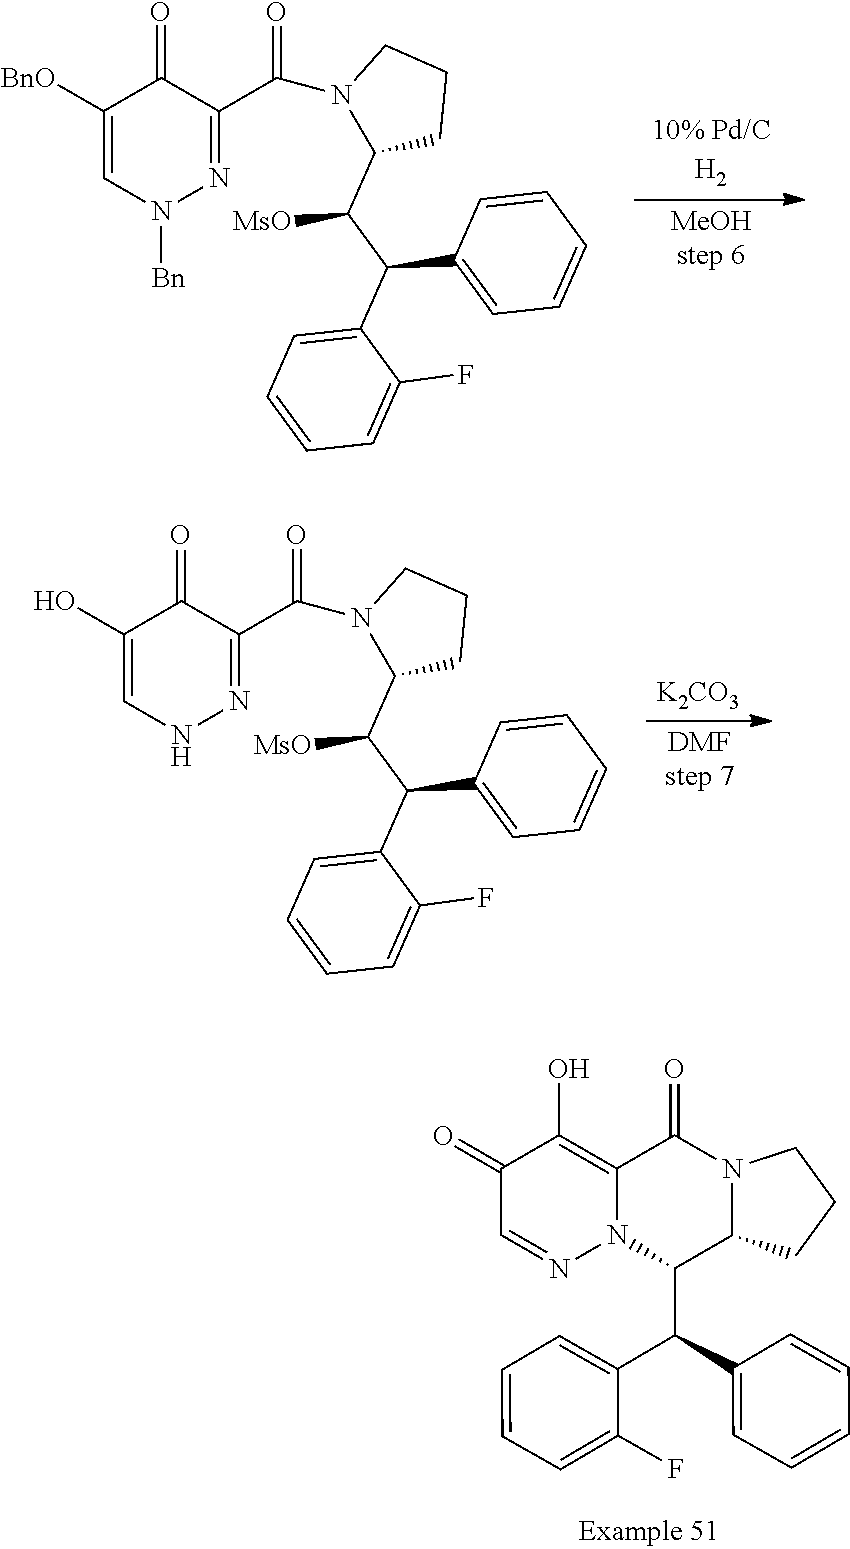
C1([BnO])=CN([Bn])N=C(C(=O)N2C(C(C(C3=CC=CC=C3F)C3=CC=CC=C3)[MsO])CCC2)C1=O.[MeOHstep 6].[10% Pd/CH2].C1(O)=CNN=C(C(=O)N2C(C(C(C3=CC=CC=C3F)C3=CC=CC=C3)[MsO])CCC2)C1=O.[DMFstep 7].[K2CO3].C1(=O)C=NN2C(=C1O)C(=O)N1C(C2C(C2=CC=CC=C2F)C2=CC=CC=C2)CCC1
